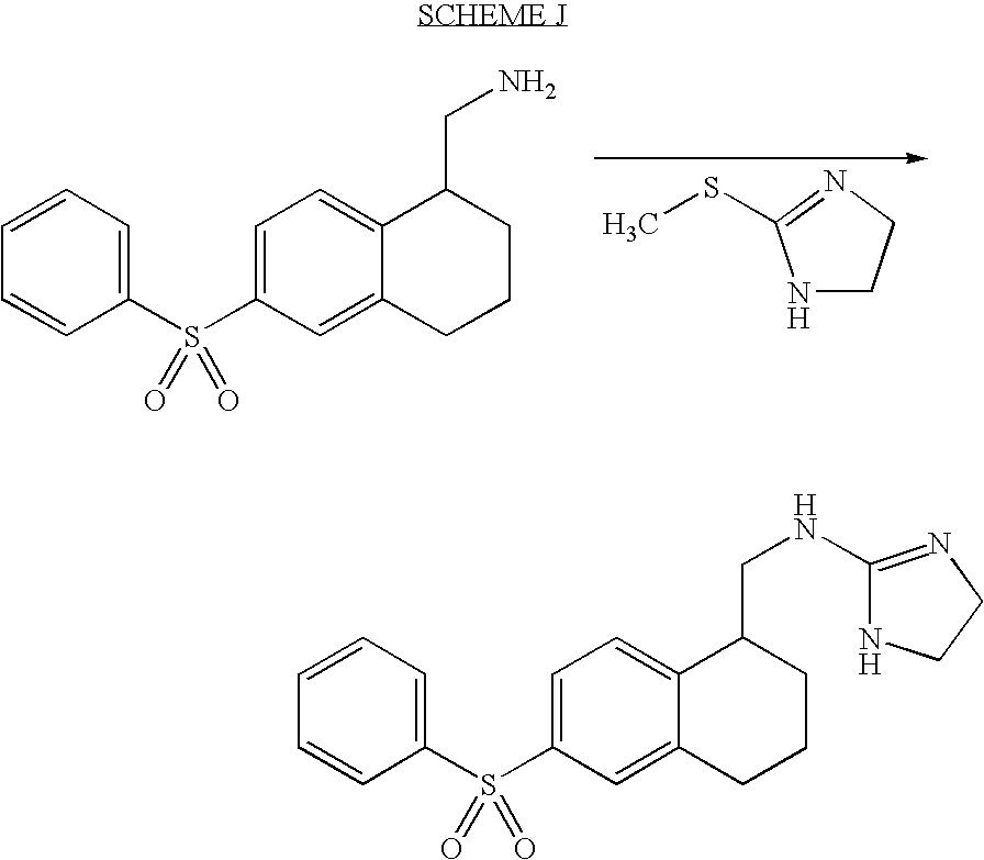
N1CCN=C1SC.C1=CC=C(S(C2=CC=C3C(=C2)CCCC3CN)(=O)=O)C=C1.C1=CC=C(S(C2=CC=C3C(=C2)CCCC3CNC2=NCCN2)(=O)=O)C=C1
